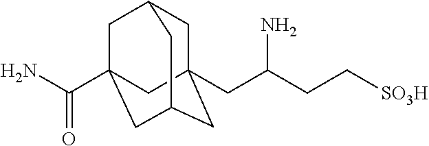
C1C2(CC(CC[SO3H])N)CC3CC(C(N)=O)(CC1C3)C2
